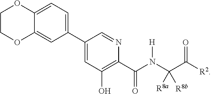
C1(C2=CC=C3C(=C2)OCCO3)=CC(O)=C(C(=O)N(C(C([R2])=O)([R8a])[R8b])[H])N=C1
